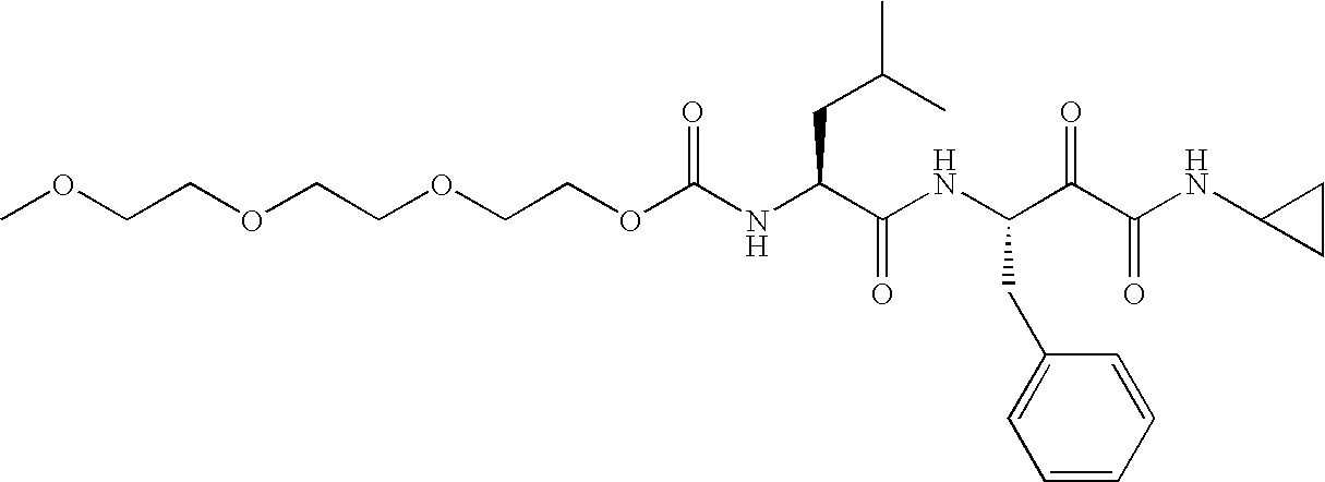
O(C(NC(C(NC(C(C(NC1CC1)=O)=O)CC1=CC=CC=C1)=O)CC(C)C)=O)CCOCCOCCOC
